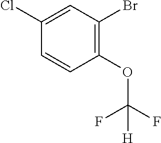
C1=CC(OC(F)(F)[H])=C(Br)C=C1Cl
